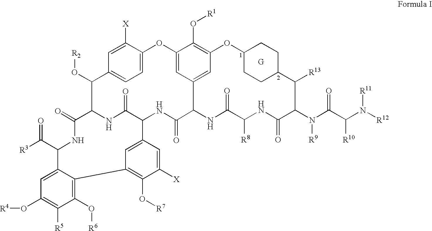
C1=C2C([X])=CC(=C1)C(O[R2])C1NC(=O)C(NC(=O)C3C4=CC(=C(O[R1])C(=C4)O2)OC2CCC(CC2)C([R13])C(N(C(C(N([R12])[R11])[R10])=O)[R9])C(=O)NC([R8])C(=O)N3)C2=CC(=C(O[R7])C([X])=C2)C2=C(O[R6])C([R5])=C(O[R4])C=C2C(C([R3])=O)NC1=O
